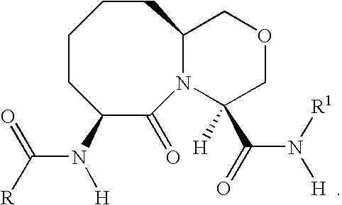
C1CC(N(C(=O)[R])[H])C(=O)N2C(CC1)COCC2(C(N([R1])[H  ])=O)[H]
